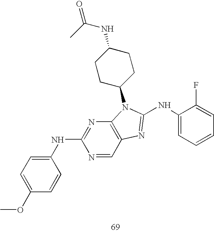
N1=CC2=C(N=C1NC1=CC=C(OC)C=C1)N(C1CCC(NC(=O)C)CC1)C(NC1=CC=CC=C1F)=N2
